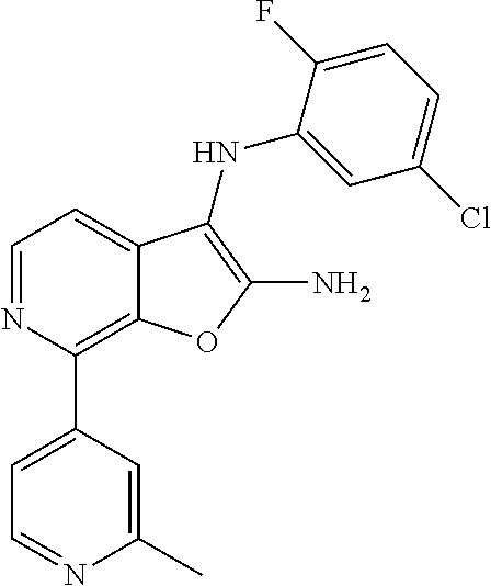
C1(Cl)=CC=C(F)C(NC2=C(N)OC3=C(C4=CC=NC(C)=C4)N=CC=C32)=C1
